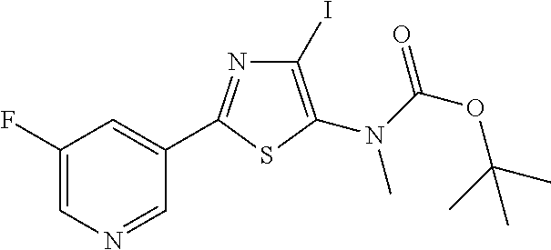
C1(I)=C(N(C(OC(C)(C)C)=O)C)SC(C2=CC(F)=CN=C2)=N1
